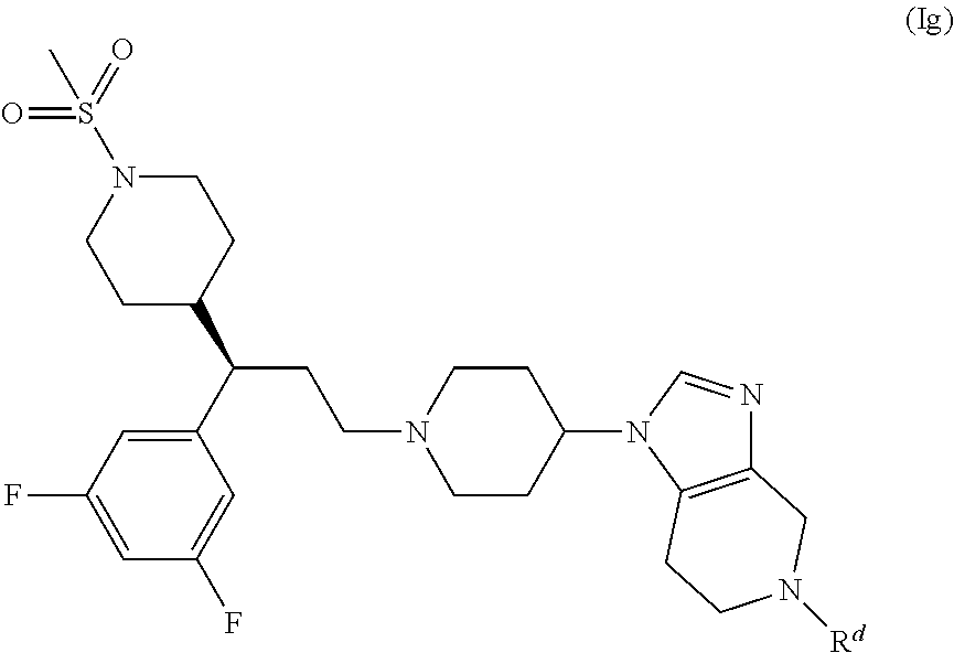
C1C(C(C2=CC(F)=CC(F)=C2)CCN2CCC(N3C=NC4=C3CCN([Rd])C4)CC2)CCN(S(C)(=O)=O)C1
